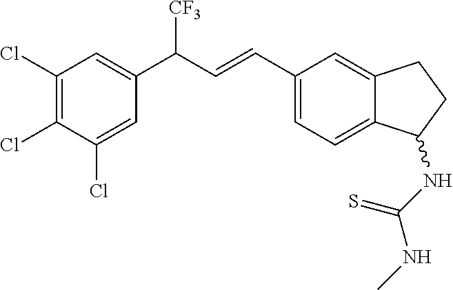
C1(Cl)=C(Cl)C(Cl)=CC(C(C=CC2=CC=C3C(=C2)CCC3NC(NC)=S)[CF3])=C1
